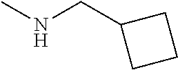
CNCC1CCC1
